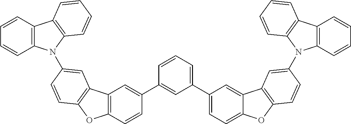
C12=C(C=CC(C3=CC(C4=CC=C5C(=C4)C4=C(O5)C=CC(N5C6=C(C=CC=C6)C6=C5C=CC=C6)=C4)=CC=C3)=C1)OC1=C2C=C(N2C3=C(C=CC=C3)C3=C2C=CC=C3)C=C1
